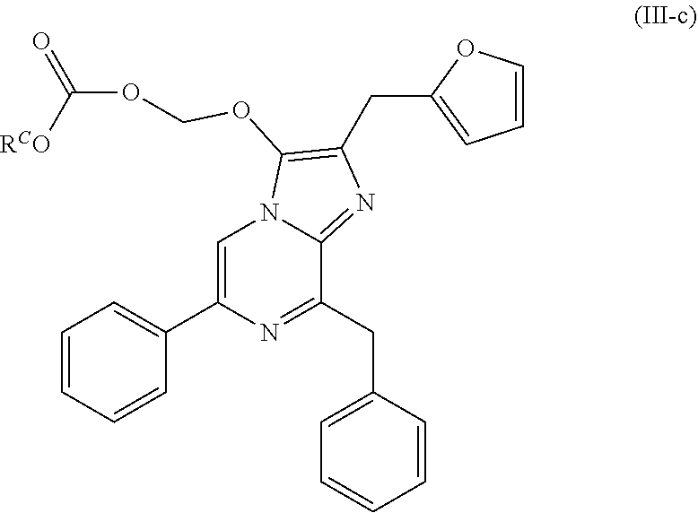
C1=C(C2=CC=CC=C2)N=C(CC2=CC=CC=C2)C2=NC(CC3=CC=CO3)=C(OCOC([RCO])=O)N12
